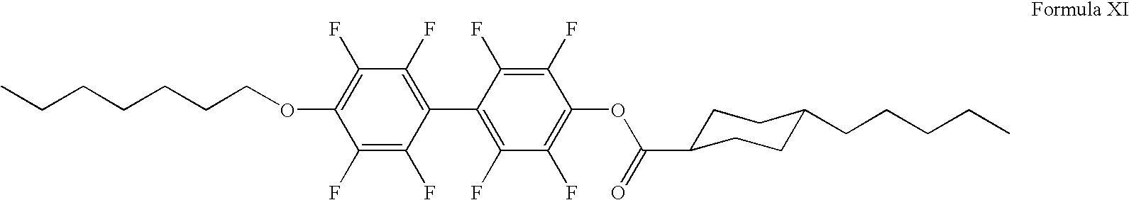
C1(F)=C(OCCCCCCC)C(F)=C(F)C(C2=C(F)C(F)=C(OC(=O)C3CCC(CCCCC)CC3)C(F)=C2F)=C1F
